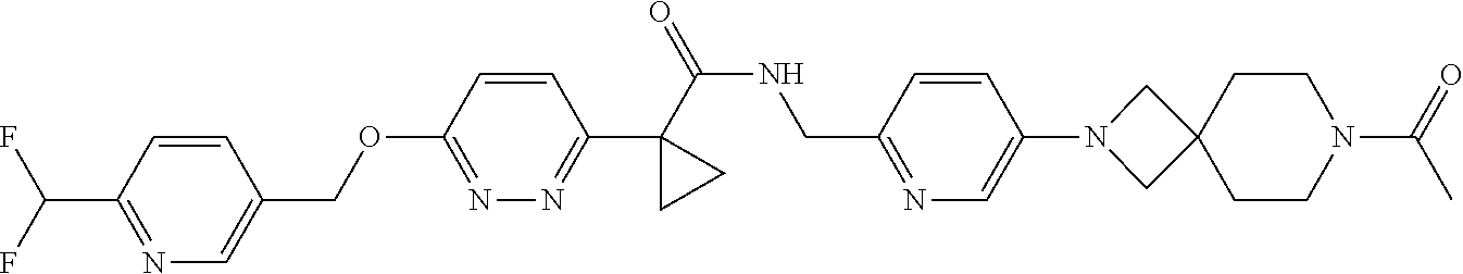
C1(C(=O)NCC2=NC=C(N3CC4(C3)CCN(C(=O)C)CC4)C=C2)(C2=NN=C(OCC3=CN=C(C(F)F)C=C3)C=C2)CC1
